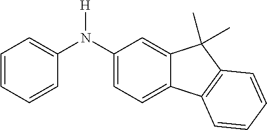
N(C1=CC=C2C(=C1)C(C)(C)C1=C2C=CC=C1)(C1=CC=CC=C1)[H]
